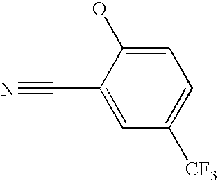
C1=C(O)C(C#N)=CC([CF3])=C1
